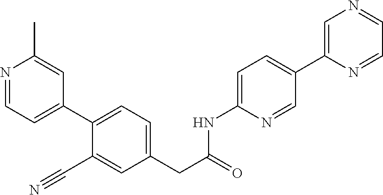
N1=CC=C(C2=CC=C(CC(NC3=CC=C(C4=CN=CC=N4)C=N3)=O)C=C2C#N)C=C1C
